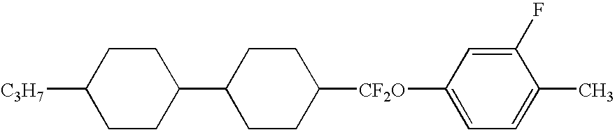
C1CC(C2CCC([CF2O]C3=CC=C(C)C(F)=C3)CC2)CCC1[C3H7]
